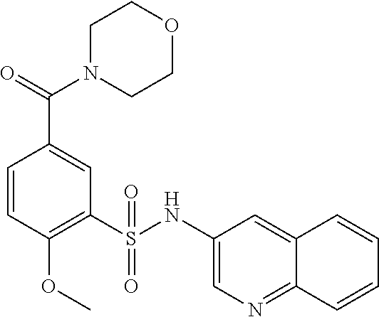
C1=CC(OC)=C(S(NC2=CN=C3C(=C2)C=CC=C3)(=O)=O)C=C1C(=O)N1CCOCC1
